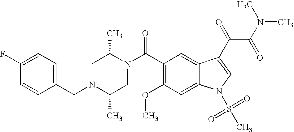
C1(F)=CC=C(CN2C(C)CN(C(C3=C(OC)C=C4C(=C3)C(C(C(N(C)C)=O)=O)=CN4S(=O)(=O)C)=O)C(C)C2)C=C1
